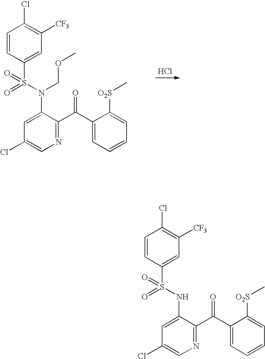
C1=CC(S(N(C2=CC(Cl)=CN=C2C(C2=CC=CC=C2[O2S]C)=O)COC)(=O)=O)=CC([CF3])=C1Cl.Cl.C1=CC(S(NC2=CC(Cl)=CN=C2C(C2=CC=CC=C2[O2S]C)=O)(=O)=O)=CC([CF3])=C1Cl
